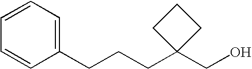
C1(CCCC2(CO)CCC2)=CC=CC=C1
